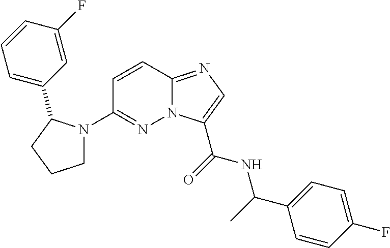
N12C(=NC=C1C(=O)NC(C1=CC=C(F)C=C1)C)C=CC(N1CCCC1C1=CC=CC(F)=C1)=N2
